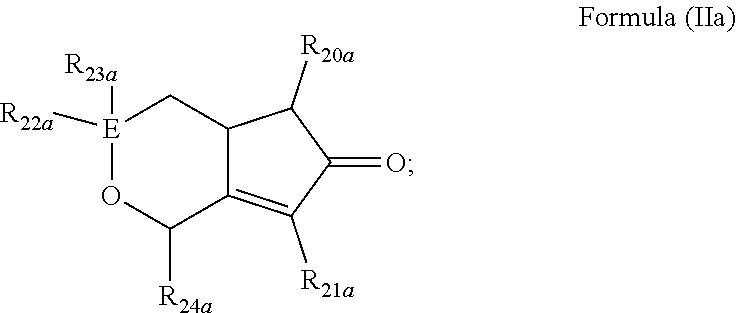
[E]1([R22a])([R23a])OC([R24a])C2=C([R21a])C(=O)C([R20a])C2C1
